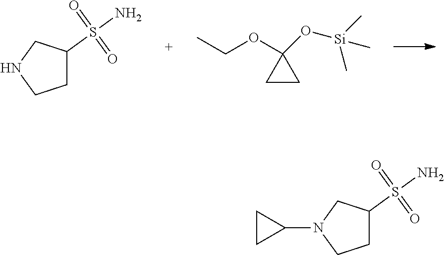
C1C(S(N)(=O)=O)CNC1.C1CC1(OCC)O[Si](C)(C)C.C1C(S(N)(=O)=O)CN(C2CC2)C1
